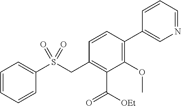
C1=CC=CC(S(CC2=C(C(=O)[OEt])C(OC)=C(C3=CN=CC=C3)C=C2)(=O)=O)=C1
